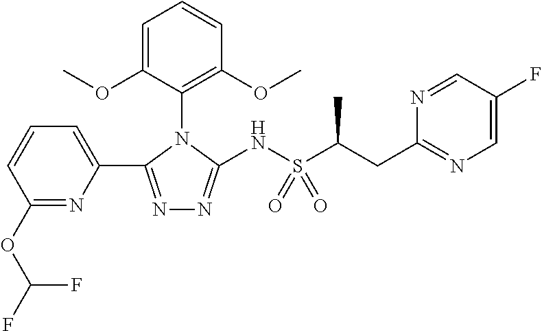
N1=C(C2=CC=CC(OC(F)F)=N2)N(C2=C(OC)C=CC=C2OC)C(NS(C(CC2=NC=C(F)C=N2)C)(=O)=O)=N1
